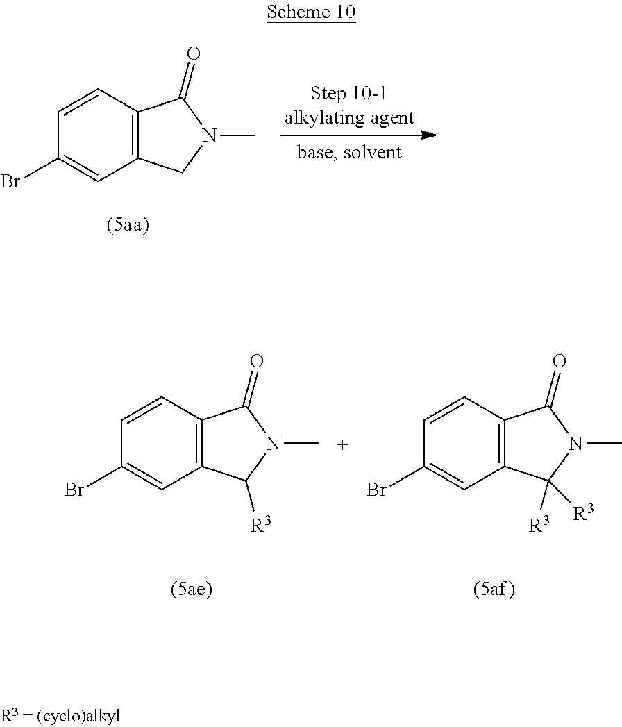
C1=CC2=C(C=C1Br)CN(C)C2=O.C1=CC2=C(C=C1Br)C([R3])N(C)C2=O.C1=CC2=C(C=C1Br)C([R3])([R3])N(C)C2=O
